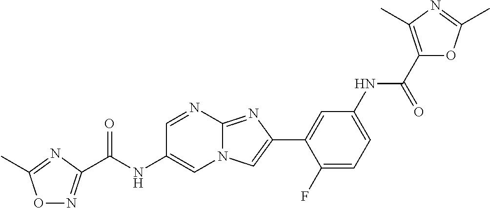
C1=NC2=NC(C3=CC(NC(C4=C(C)N=C(C)O4)=O)=CC=C3F)=CN2C=C1NC(=O)C1=NOC(C)=N1
